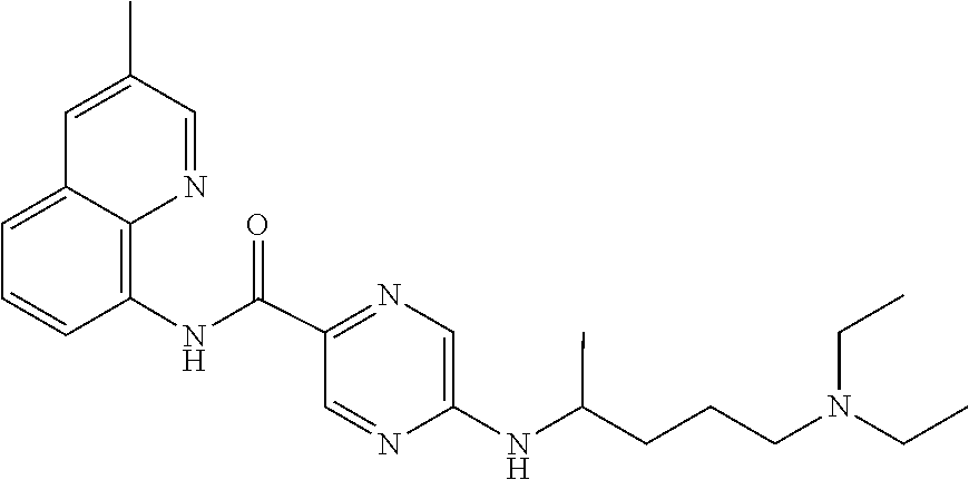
N(CC)(CC)CCCC(NC1=CN=C(C(NC2=C3N=CC(C)=CC3=CC=C2)=O)C=N1)C
